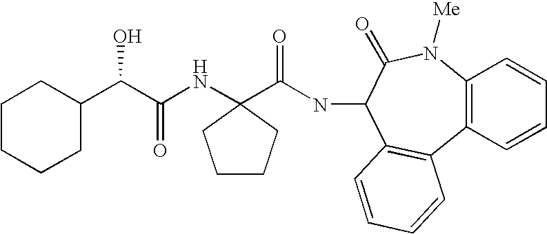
C1(C(C(NC2(C(NC3C4=C(C5=C(N([Me])C3=O)C=CC=C5)C=CC=C4)=O)CCCC2)=O)O)CCCCC1
